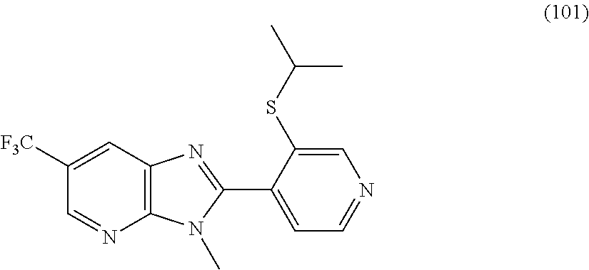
C1=C([F3C])C=NC2=C1N=C(C1=CC=NC=C1SC(C)C)N2C
